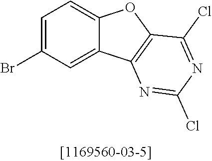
C1=C(Br)C=C2C(=C1)OC1=C2N=C(Cl)N=C1Cl
